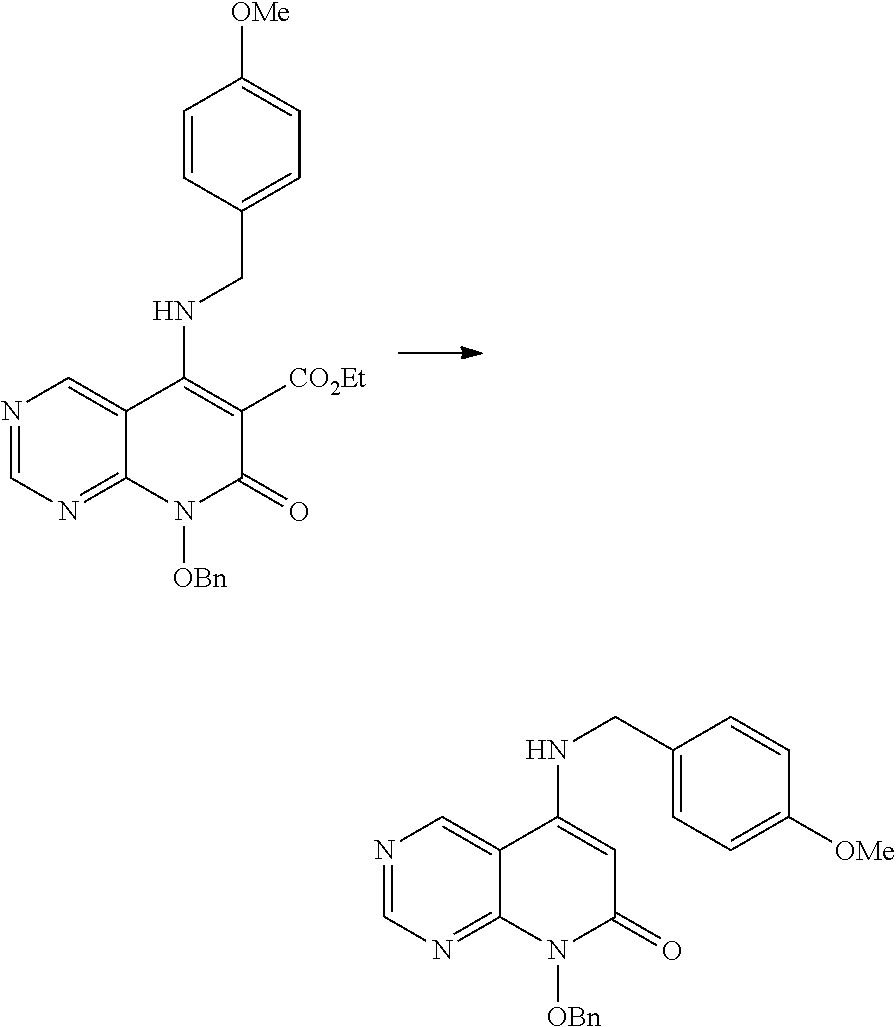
N1=CN=C2C(=C1)C(NCC1=CC=C([OMe])C=C1)=C([CO2Et])C(=O)N2[OBn].N1=CN=C2C(=C1)C(NCC1=CC=C([OMe])C=C1)=CC(=O)N2[OBn]
